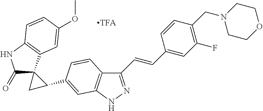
C(=CC1=CC(F)=C(CN2CCOCC2)C=C1)C1=NNC2=C1C=CC(C1CC13C(=O)NC1=C3C=C(OC)C=C1)=C2
